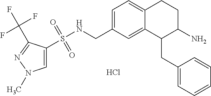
Cl.C1=C(CNS(=O)(=O)C2=CN(C)N=C2C(F)(F)F)C=C2C(=C1)CCC(N)C2CC1=CC=CC=C1
